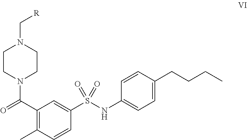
C1CN(C(=O)C2=C(C)C=CC(S(NC3=CC=C(CCCC)C=C3)(=O)=O)=C2)CCN1C[R]
